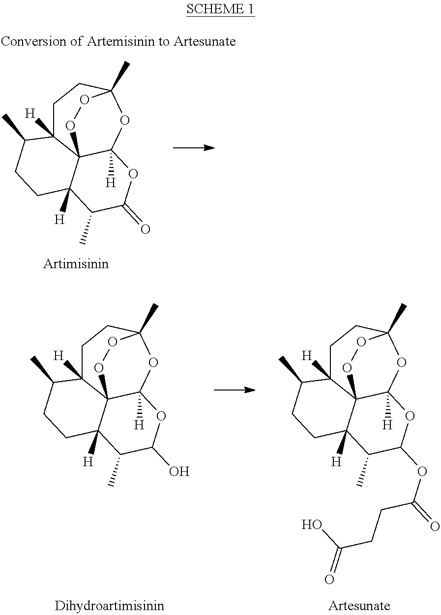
C1C2([H])C34C([H])(OC(C)(C1)OO3)OC(OC(=O)CCC(=O)O)C(C)C4([H])CCC2C.C1C2([H])C34C([H])(OC(C)(C1)OO3)OC(O)C(C)C4([H])CCC2C.C1C2([H])C34C([H])(OC(C)(C1)OO3)OC(=O)C(C)C4([H])CCC2C
